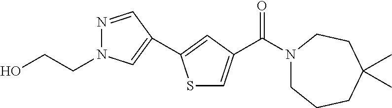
S1C=C(C(=O)N2CCCC(C)(C)CC2)C=C1C1=CN(CCO)N=C1
